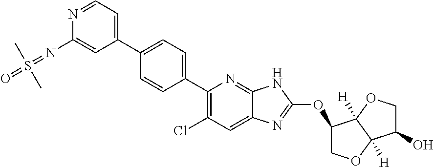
C1(C2=CC=NC(N=S(=O)(C)C)=C2)=CC=C(C2=C(Cl)C=C3C(=N2)NC(OC2COC4([H])C2([H])OCC4O)=N3)C=C1
